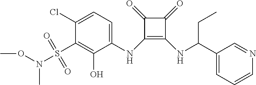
C1(Cl)=CC=C(NC2=C(NC(C3=CC=CN=C3)CC)C(=O)C2=O)C(O)=C1S(=O)(=O)N(C)OC
